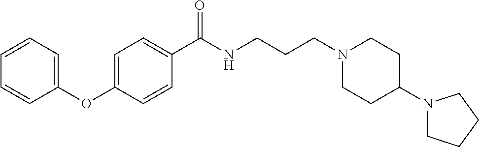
C1(OC2=CC=C(C(NCCCN3CCC(N4CCCC4)CC3)=O)C=C2)=CC=CC=C1
